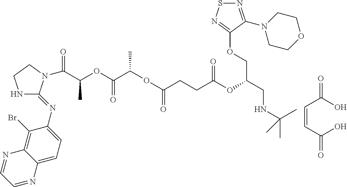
C(=CC(O)=O)C(O)=O.N1CCN(C(C(OC(C(OC(CCC(OC(COC2=NSN=C2N2CCOCC2)CNC(C)(C)C)=O)=O)C)=O)C)=O)C1=NC1=CC=C2C(=C1Br)N=CC=N2
